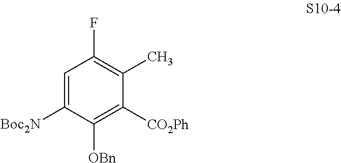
C1=C([Boc2N])C([OBn])=C([CO2Ph])C(C)=C1F
